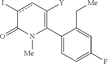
C1(C2=C([Y])cc(I)C(=O)N2[Me])=CC=C(F)C=C1C[Me]
